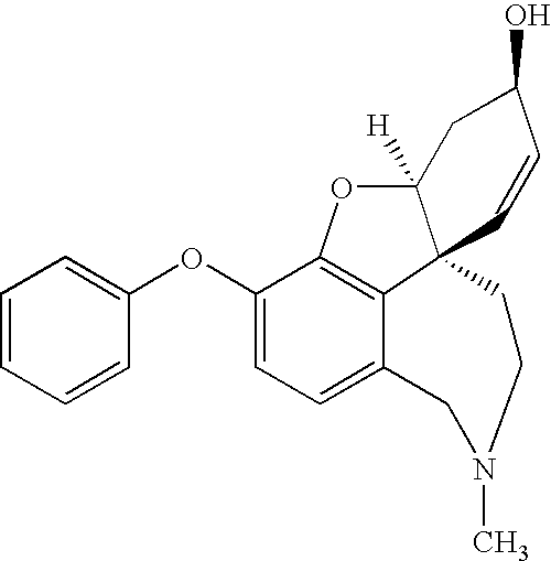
C1(OC2=CC=CC=C2)=CC=C2C3=C1OC1([H])C3(C=CC(O)C1)CCN(C)C2
